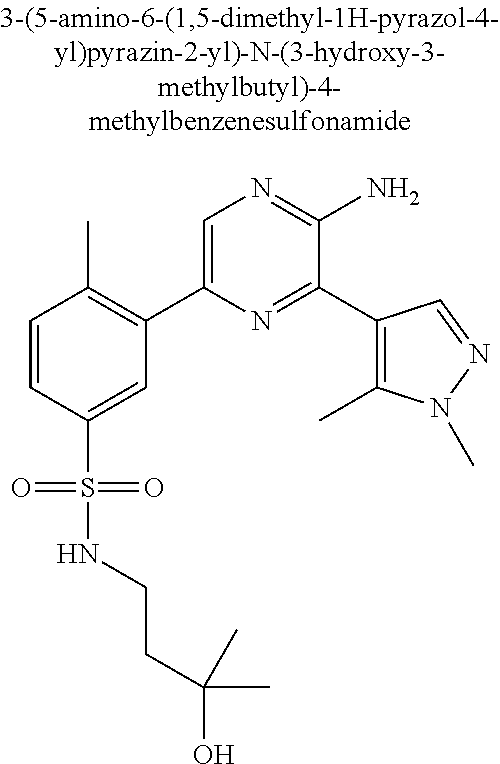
C1=CC(S(=O)(=O)NCCC(O)(C)C)=CC(C2=CN=C(N)C(C3=C(C)N(C)N=C3)=N2)=C1C
